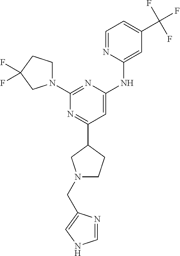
C1=C(NC2=CC(C(F)(F)F)=CC=N2)N=C(N2CCC(F)(F)C2)N=C1C1CN(CC2=CNC=N2)CC1
